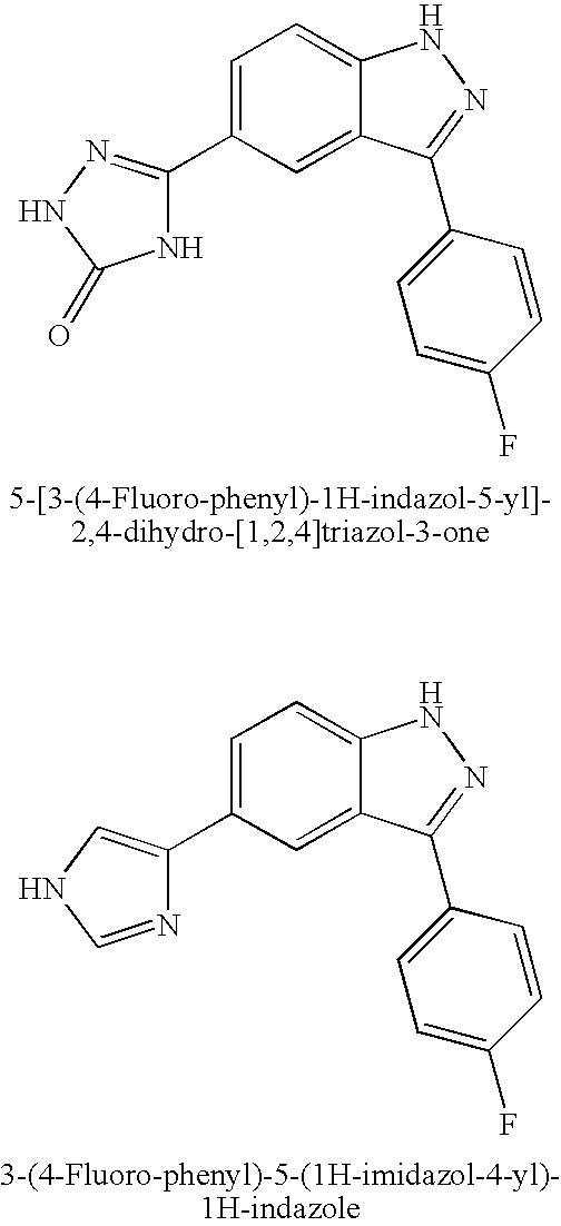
C1(C2=NNC(=O)N2)=CC=C2C(=C1)C(C1=CC=C(F)C=C1)=NN2.C1(C2=CNC=N2)=CC=C2C(=C1)C(C1=CC=C(F)C=C1)=NN2
